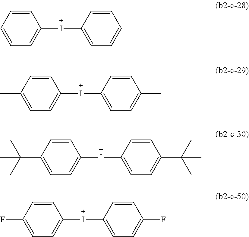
C1=CC=CC=C1[I+]C1=CC=CC=C1.C1=CC(C)=CC=C1[I+]C1=CC=C(C)C=C1.C1=CC(C(C)(C)C)=CC=C1[I+]C1=CC=C(C(C)(C)C)C=C1.C1=CC(F)=CC=C1[I+]C1=CC=C(F)C=C1
